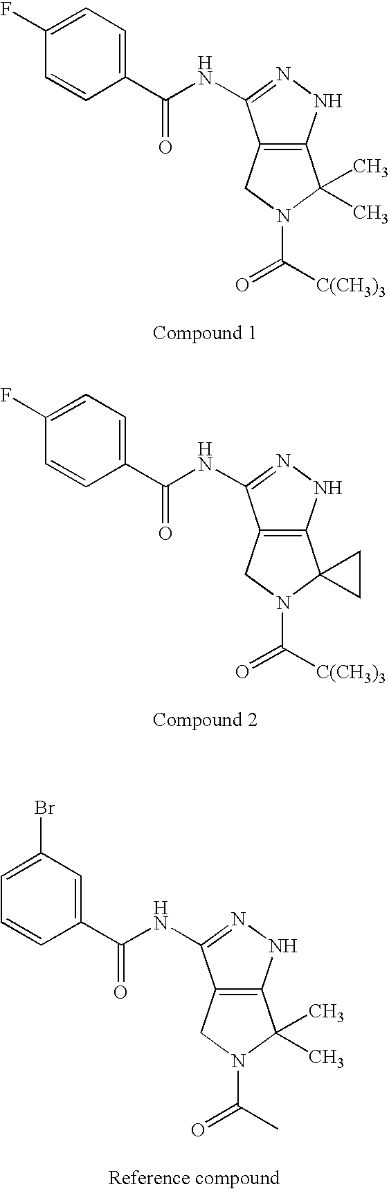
C12=C(NN=C1NC(C1=CC=C(F)C=C1)=O)C(C)(C)N(C(=O)[C(CH3)3])C2.C12=C(NN=C1NC(C1=CC=C(F)C=C1)=O)C1(N(C(=O)[C(CH3)3])C2)CC1.C12=C(NN=C1NC(C1=CC(Br)=CC=C1)=O)C(C)(C)N(C(=O)C)C2
